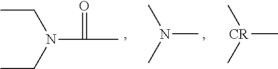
C(C)N(CC)C(C)=O.CN(C)C.C[CR](C)C
